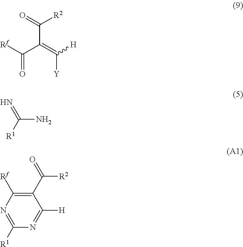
C(C(=C([Y])[H])C([Rf])=O)(=O)[R2].C(N)([R1])=N.C1(C(=O)[R2])=C([Rf])N=C([R1])N=C1[H]
